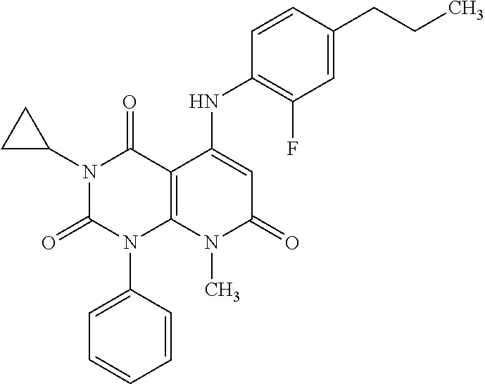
C1(NC2=CC(=O)N(C)C3=C2C(=O)N(C2CC2)C(=O)N3C2=CC=CC=C2)=C(F)C=C(CCC)C=C1
